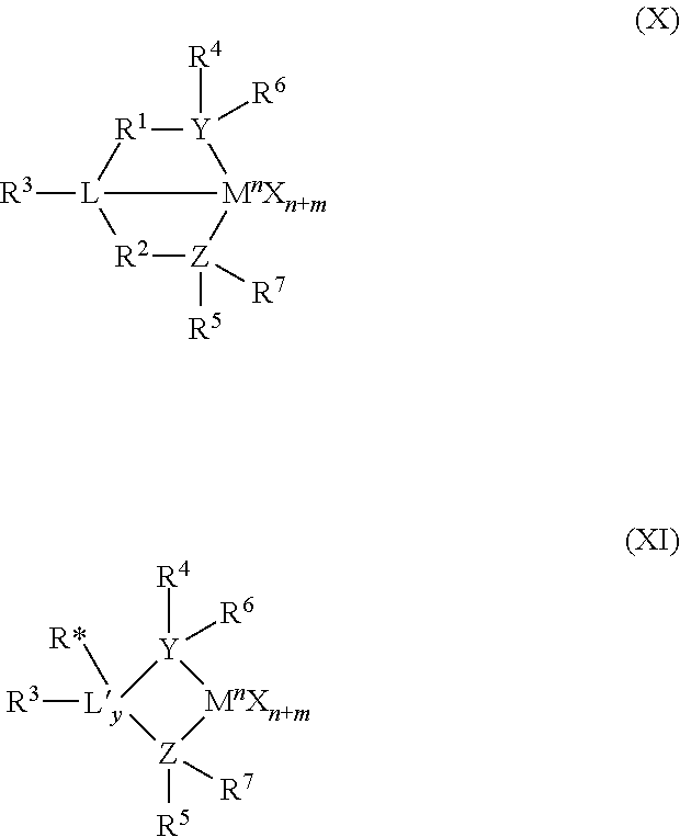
[R2]1[Z]([R5])([R7])[MnXn+m]2[Y]([R4])([R6])[R1][L]12[R3].[Y]1([R4])([R6])[Ly]([R3])([R*])[Z]([R5])([R7])[MnXn+m]1
